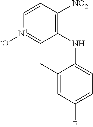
C1(C)=CC(F)=CC=C1NC1=C([NO2])C=C[N+]([-O])=C1
